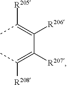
CC(=C(C(=C(C)[R208])[R207])[R206])[R205]
